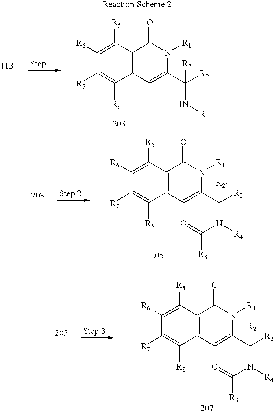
C1([R5])=C([R6])C([R7])=C([R8])C2=C1C(=O)N([R1])C(C([R2])([R2])N[R4])=C2.C1([R5])=C([R6])C([R7])=C([R8])C2=C1C(=O)N([R1])C(C([R2])([R2])N([R4])C([R3])=O)=C2.C1([R5])=C([R6])C([R7])=C([R8])C2=C1C(=O)N([R1])C(C([R2])([R2])N([R4])C([R3])=O)=C2
